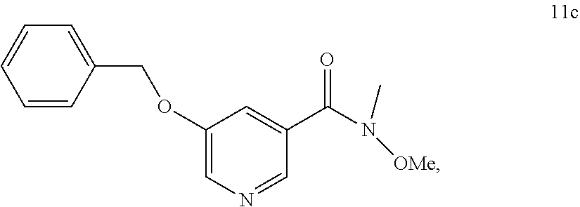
C1=CC(COC2=CN=CC(C(N(C)[OMe])=O)=C2)=CC=C1
